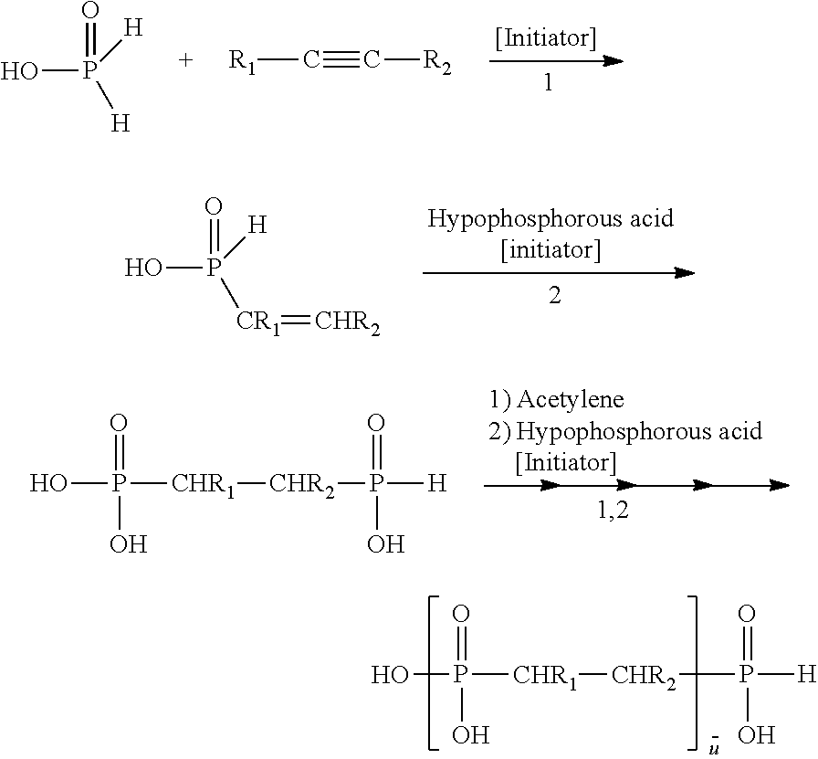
OP(=O)([H])[H].C([R1])#C[R2].OP(=O)([H])[CR1]=[CHR2].OP([CHR1][CHR2]P([H])(=O)O)(=O)O.OP([CHR1][CHR2]P([H])(=O)O)(=O)O
